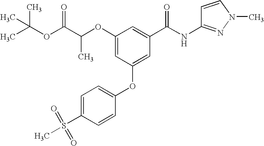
C(OC1=CC(OC2=CC=C(S(=O)(=O)C)C=C2)=CC(C(NC2=NN(C)C=C2)=O)=C1)(C(OC(C)(C)C)=O)C
